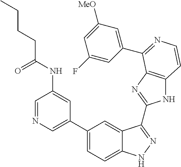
C1=C(C2=CC=C3C(=C2)C(C2=NC4=C(N2)C=CN=C4C2=CC([MeO])=CC(F)=C2)=NN3)C=C(NC(CCCC)=O)C=N1
